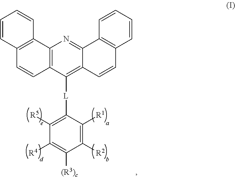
C12=C(C3=C(C=C1)C=CC=C3)N=C1C(=C2[L]C2=C([R5])C([R4])=C([(R3)c])C([R2])=C2[R1])C=CC2=C1C=CC=C2
